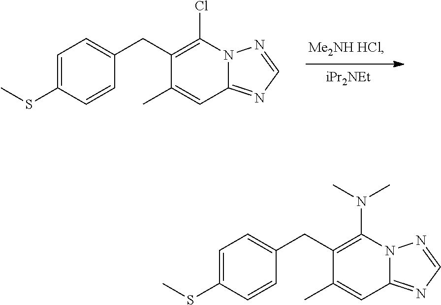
[iPr2NEt].C1=C(SC)C=CC(CC2=C(Cl)N3C(=NC=N3)C=C2C)=C1.C1=C(SC)C=CC(CC2=C(N(C)C)N3C(=NC=N3)C=C2C)=C1
